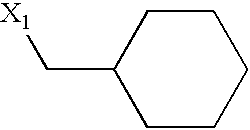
C1CCCCC1C[X1]
